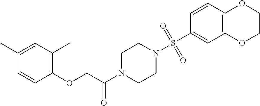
C12=C(C=CC(S(N3CCN(C(COC4=C(C)C=C(C)C=C4)=O)CC3)(=O)=O)=C1)OCCO2
